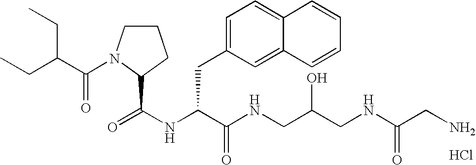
N(C(C(NCC(CNC(CN)=O)O)=O)CC1=CC=C2C(=C1)C=CC=C2)C(=O)C1N(C(C(CC)CC)=O)CCC1.Cl
